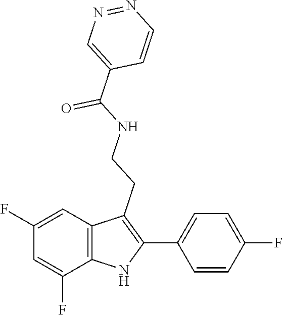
O=C(NCCC1=C(C2=CC=C(F)C=C2)NC2=C1C=C(F)C=C2F)C1=CN=NC=C1
